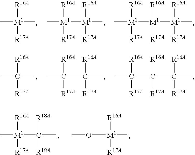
[R16A][M1]([R17A])(C)[M1]([R16A])([R17A])[M1]([R16A])([R17A])C.[R16A][M1]([R17A])(C)[M1]([R16A])([R17A])C.[R16A][M1]([R17A])(C)C.[R16A]C([R17A])(C)C([R16A])([R17A])C([R16A])([R17A])C.[R16A]C([R17A])(C)C([R16A])([R17A])C.[R16A]C([R17A])(C)C.[R16A][M1]([R17A])(C)C([R18A])([R18A])C.O(C)[M1]([R16A])([R17A])C
